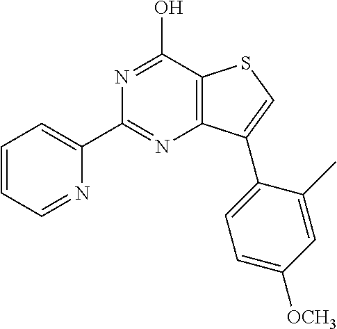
C12=C(C(O)=NC(C3=CC=CC=N3)=N1)SC=C2C1=CC=C([OCH3])C=C1C
